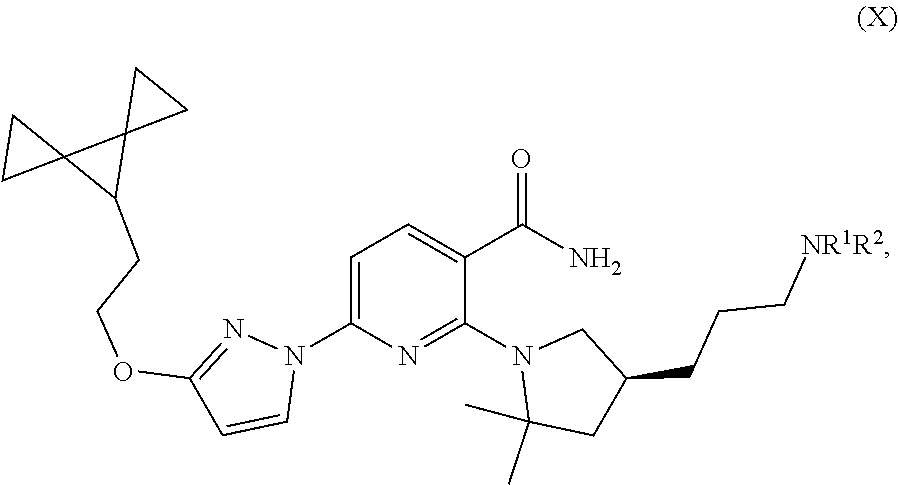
N1(C2=NC(N3N=C(OCCC4C5(CC5)C45CC5)C=C3)=CC=C2C(=O)N)C(C)(C)CC(CCC[NR1R2])C1
